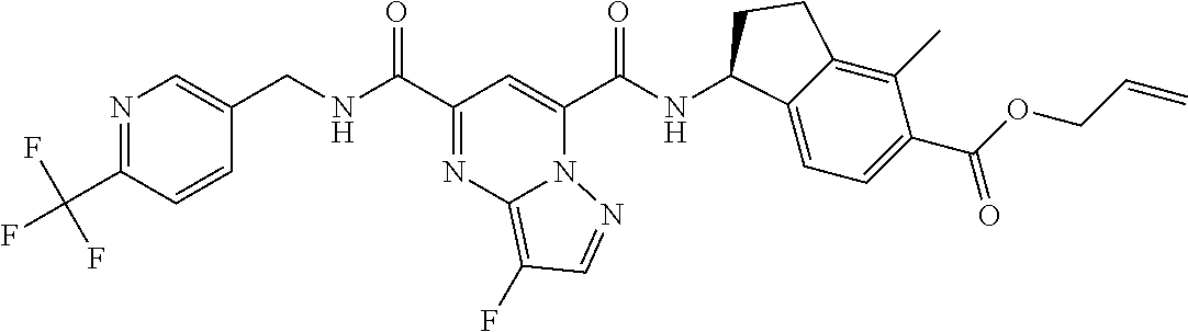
N1=C(C(F)(F)F)C=CC(CNC(C2=NC3=C(F)C=NN3C(C(NC3C4=CC=C(C(OCC=C)=O)C(C)=C4CC3)=O)=C2)=O)=C1
